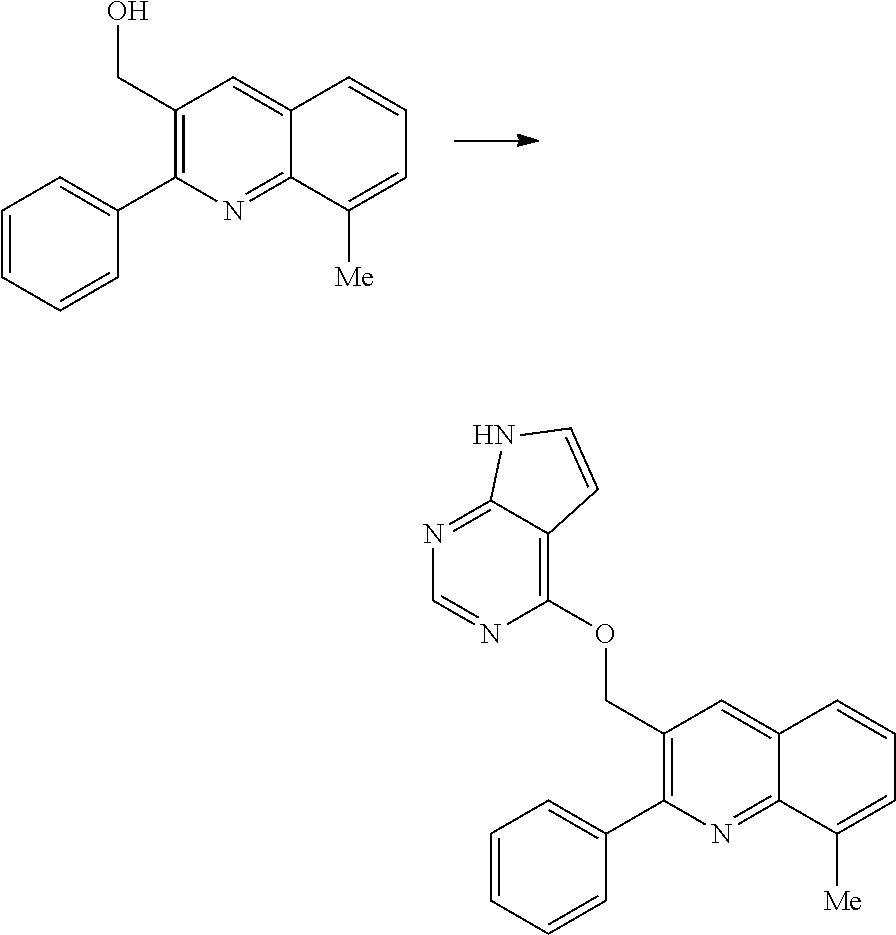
C1(CO)=C(C2=CC=CC=C2)N=C2C(=C1)C=CC=C2[Me].C1(COC2=C3C(=NC=N2)NC=C3)=C(C2=CC=CC=C2)N=C2C(=C1)C=CC=C2[Me]
